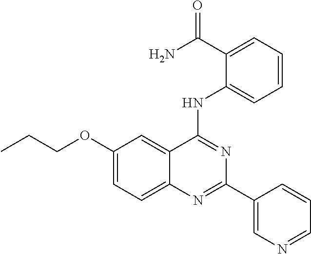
CCCOC1=CC=C2C(=C1)C(NC1=CC=CC=C1C(N)=O)=NC(C1=CN=CC=C1)=N2
